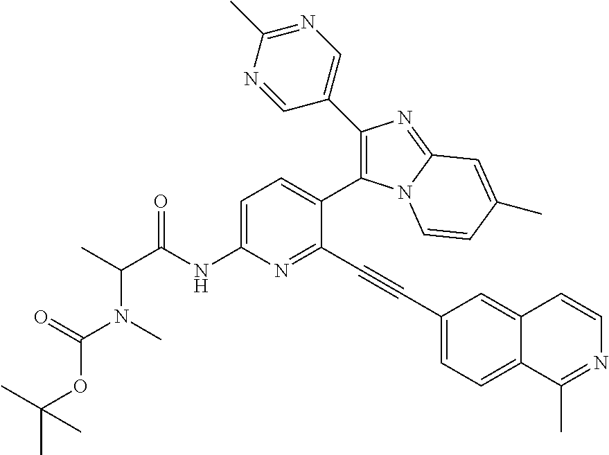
C1=C(NC(C(C)N(C)C(=O)OC(C)(C)C)=O)N=C(C#CC2=CC=C3C(=C2)C=CN=C3C)C(C2=C(C3=CN=C(C)N=C3)N=C3N2C=CC(C)=C3)=C1
